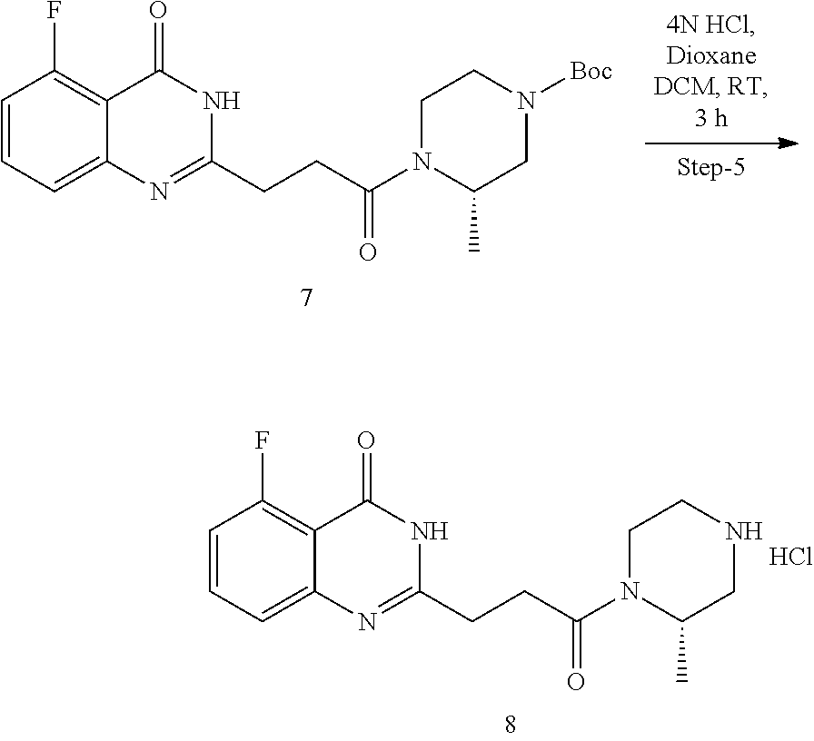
C1C(C)N(C(CCC2=NC3=CC=CC(F)=C3C(=O)N2)=O)CCN1[Boc].C1C(C)N(C(CCC2=NC3=CC=CC(F)=C3C(=O)N2)=O)CCN1.Cl
